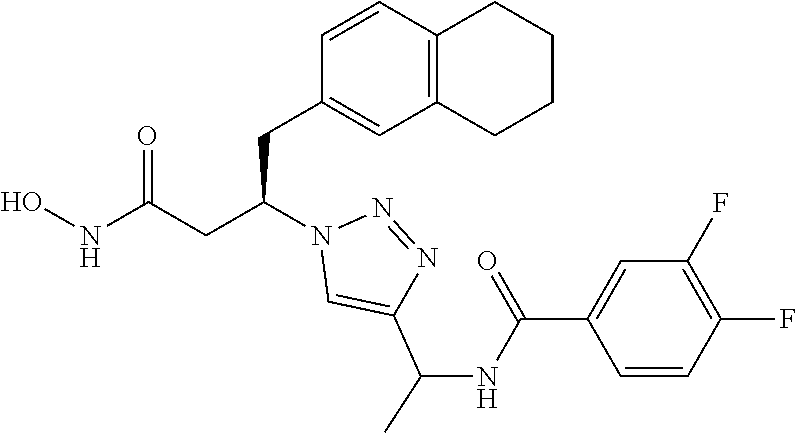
N1=NN(C(CC2=CC3=C(C=C2)CCCC3)CC(NO)=O)C=C1C(NC(C1=CC(F)=C(F)C=C1)=O)C
